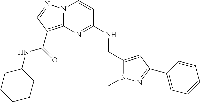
N(C1=NC2=C(C(NC3CCCCC3)=O)C=NN2C=C1)CC1=CC(C2=CC=CC=C2)=NN1C
